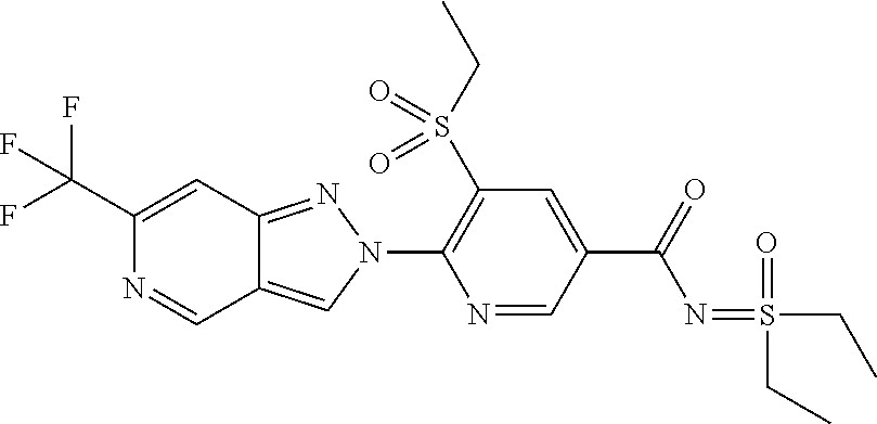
C1(C(F)(F)F)=CC2=NN(C3=C(S(CC)(=O)=O)C=C(C(N=S(=O)(CC)CC)=O)C=N3)C=C2C=N1
